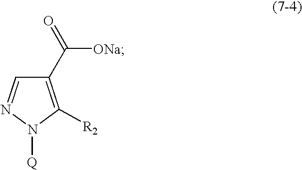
C1(C(=O)[ONa])=C([R2])N([Q])N=C1
